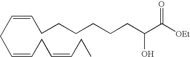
C(CC=CCC=CCC)=CCCCCCCC(C([OEt])=O)O
